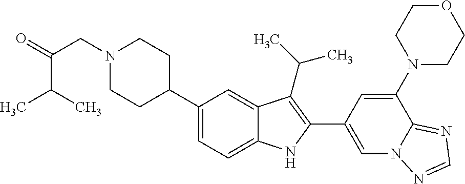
C1(C2CCN(CC(C(C)C)=O)CC2)=CC=C2C(=C1)C(C(C)C)=C(C1=CN3C(=NC=N3)C(N3CCOCC3)=C1)N2
